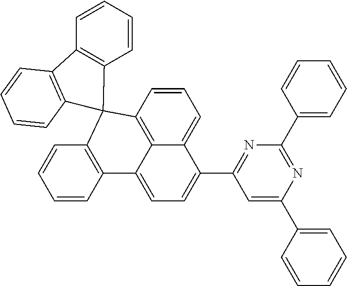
C1=CC2=C3C(=C1)C(C1=NC(C4=CC=CC=C4)=NC(C4=CC=CC=C4)=C1)=CC=C3C1=C(C=CC=C1)C21C2=C(C=CC=C2)C2=C1C=CC=C2
